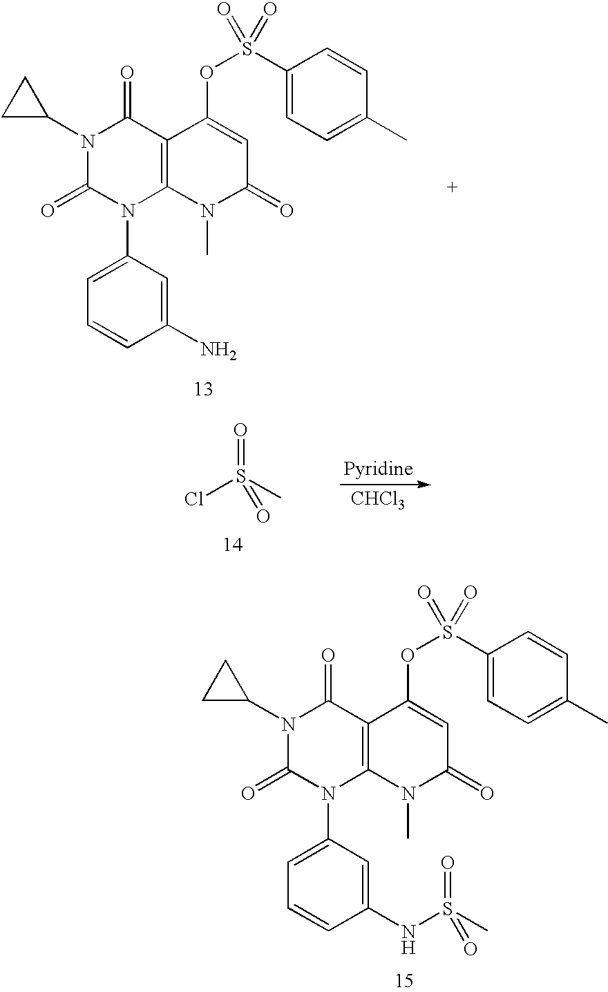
N1(C2=CC=CC(NS(C)(=O)=O)=C2)C2=C(C(=O)N(C3CC3)C1=O)C(OS(C1=CC=C(C)C=C1)(=O)=O)=CC(=O)N2C.N1(C2=CC=CC(N)=C2)C2=C(C(=O)N(C3CC3)C1=O)C(OS(C1=CC=C(C)C=C1)(=O)=O)=CC(=O)N2C.[CHCl3].ClS(C)(=O)=O
